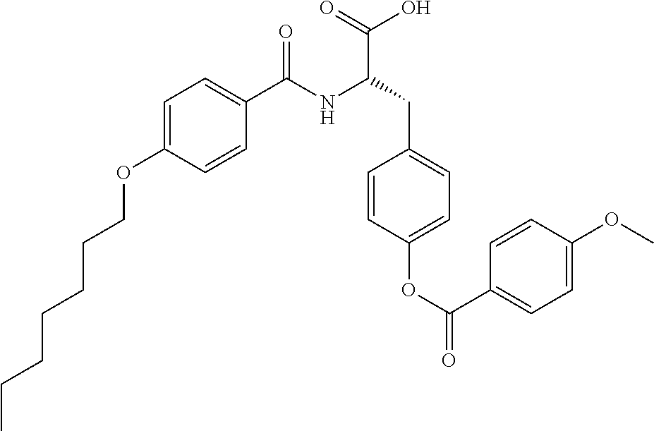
C1=C(OCCCCCCC)C=CC(C(NC(CC2=CC=C(OC(=O)C3=CC=C(OC)C=C3)C=C2)C(=O)O)=O)=C1
